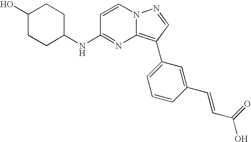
C1(O)CCC(NC2=NC3=C(C4=CC=CC(C=CC(O)=O)=C4)C=NN3C=C2)CC1
